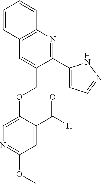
C(OC1=CN=C(OC)C=C1C([H])=O)C1=CC2=C(N=C1C1=CC=NN1)C=CC=C2
